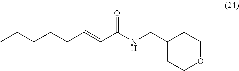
CCCCCC=CC(NCC1CCOCC1)=O
